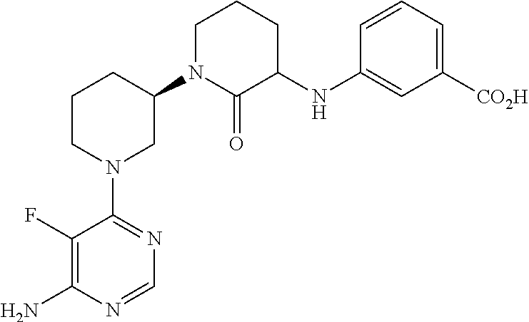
C1(F)=C(N)N=CN=C1N1CC(N2C(=O)C(NC3=CC([CO2H])=CC=C3)CCC2)CCC1
